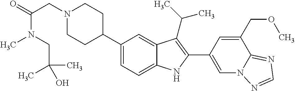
N1(CC(=O)N(C)CC(C)(C)O)CCC(C2=CC=C3C(=C2)C(C(C)C)=C(C2=CN4C(=NC=N4)C(COC)=C2)N3)CC1
